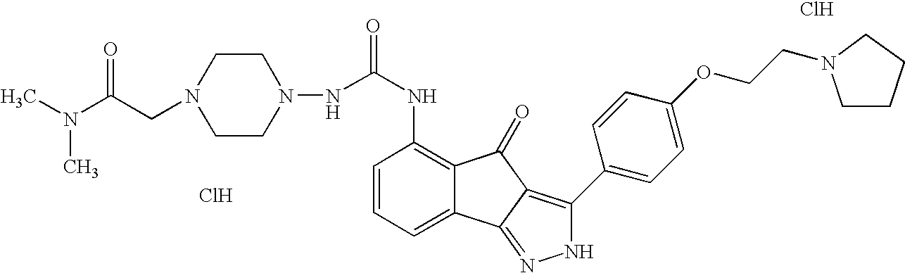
N(C(NC1=C2C(=CC=C1)C1=NNC(C3=CC=C(OCCN4CCCC4)C=C3)=C1C2=O)=O)N1CCN(CC(N(C)C)=O)CC1.Cl.Cl
